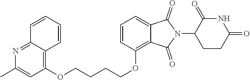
C1=CC(OCCCCOC2=C3C(=NC(C)=C2)C=CC=C3)=C2C(=C1)C(=O)N(C1CCC(=O)NC1=O)C2=O
